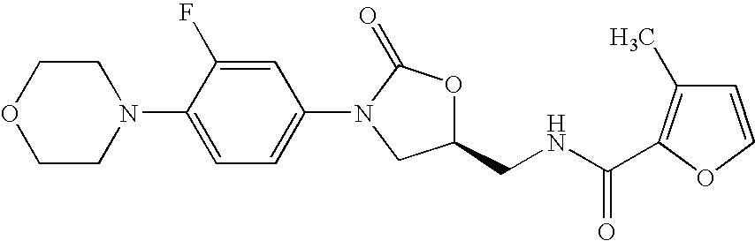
C1COCCN1C1=CC=C(N2CC(CNC(=O)C3=C(C)C=CO3)OC2=O)C=C1F
